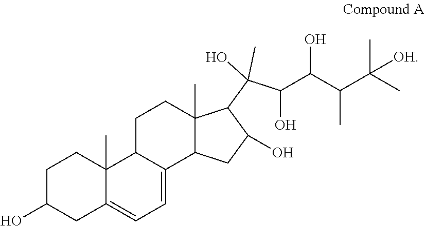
C12=CC=C3C(C)(C1CCC1(C)C2CC(O)C1C(O)(C)C(O)C(C(C(C)(C)[OH])C)O)CCC(O)C3
